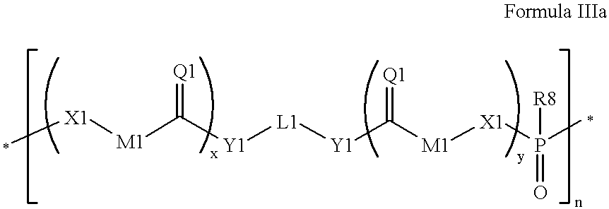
C[X1][M1]C([Y1][L1][Y1]C([M1][X1]P(C)(=O)[R8])=[Q1])=[Q1]
